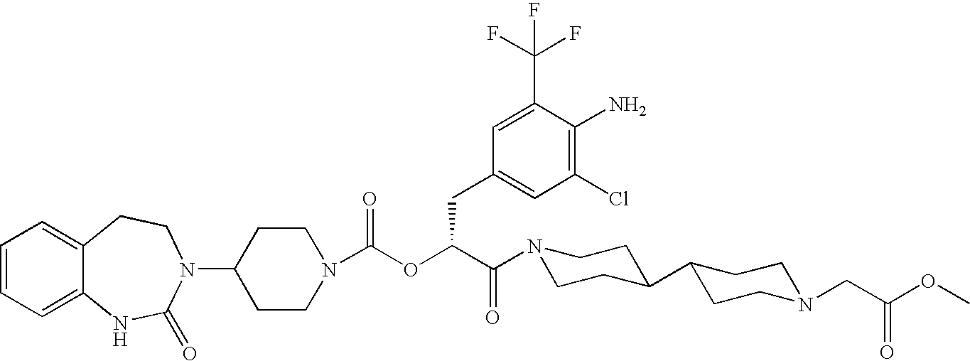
C1(N2C(=O)NC3=CC=CC=C3CC2)CCN(C(OC(C(N2CCC(C3CCN(CC(=O)OC)CC3)CC2)=O)CC2=CC(Cl)=C(N)C(C(F)(F)F)=C2)=O)CC1
